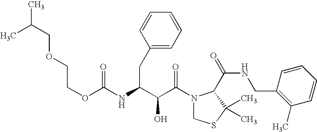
O(C(NC(C(C(N1CSC(C)(C)C1C(NCC1=C(C)C=CC=C1)=O)=O)O)CC1=CC=CC=C1)=O)CCOCC(C)C
